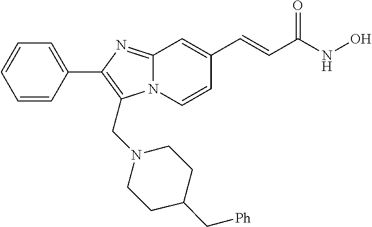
N12C(=NC(C3=CC=CC=C3)=C1CN1CCC(C[Ph])CC1)C=C(C=CC(NO)=O)C=C2
